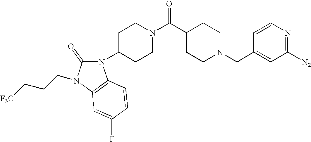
N1(C2CCN(C(=O)C3CCN(CC4=CC([N2])=NC=C4)CC3)CC2)C(=O)N(CCC[F3C])C2=C1C=CC(F)=C2
